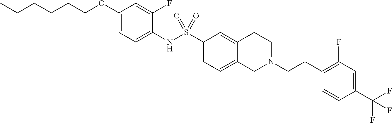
C1(OCCCCCC)=CC=C(NS(C2=CC=C3C(=C2)CCN(CCC2=C(F)C=C(C(F)(F)F)C=C2)C3)(=O)=O)C(F)=C1
